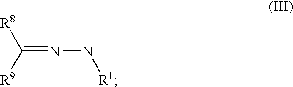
C(=NN[R1])([R8])[R9]
